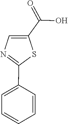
C1(C2=CC=CC=C2)=NC=C(C(=O)O)S1
